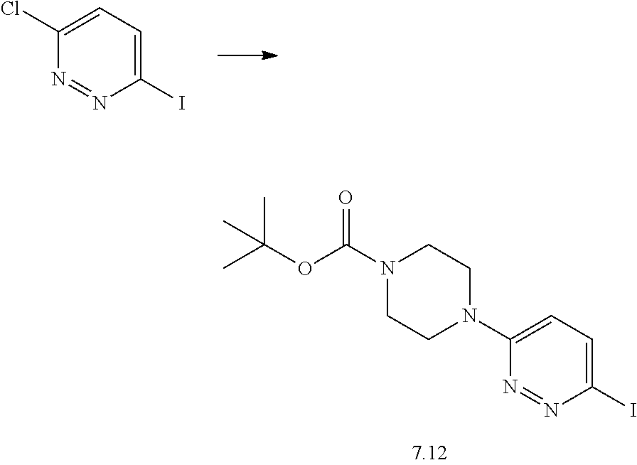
C1(I)=CC=C(Cl)N=N1.C1(I)=CC=C(N2CCN(C(OC(C)(C)C)=O)CC2)N=N1
